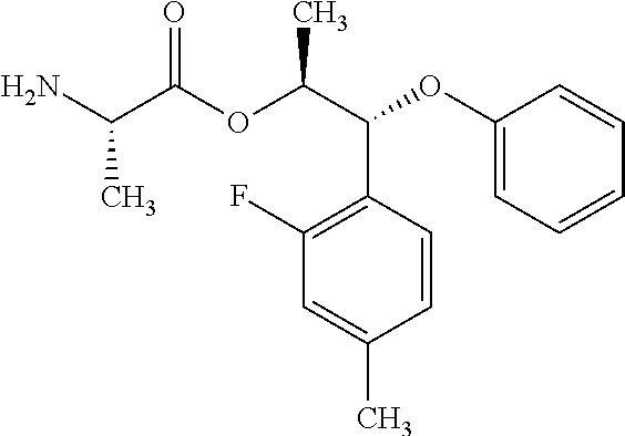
NC(C(OC(C(C1=C(F)C=C(C)C=C1)OC1=CC=CC=C1)C)=O)C
